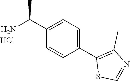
C1=C(C2=C(C)N=CS2)C=CC(C(N)C)=C1.Cl
